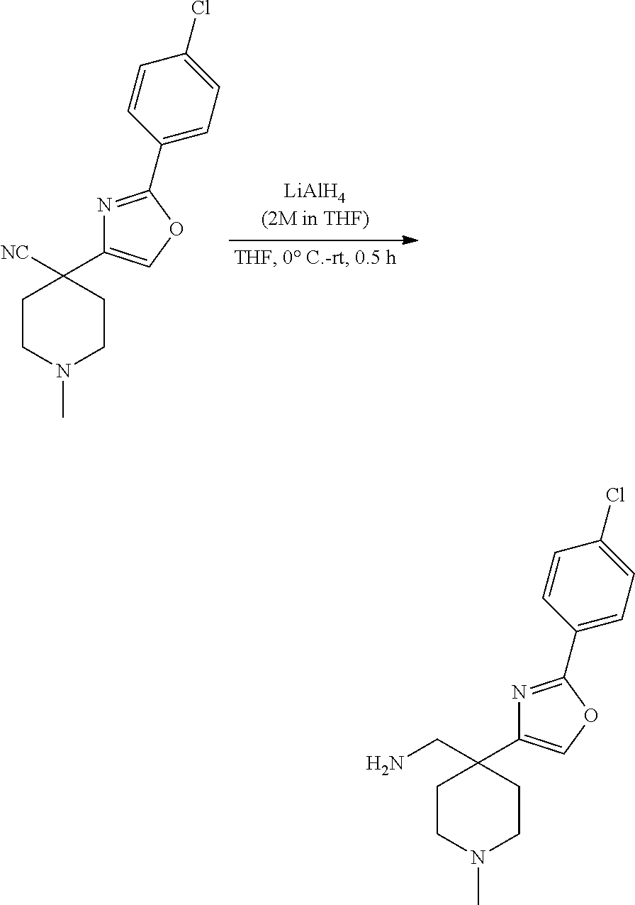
C1CN(C)CCC1([NC])C1=COC(C2=CC=C(Cl)C=C2)=N1.C1CN(C)CCC1(CN)C1=COC(C2=CC=C(Cl)C=C2)=N1
